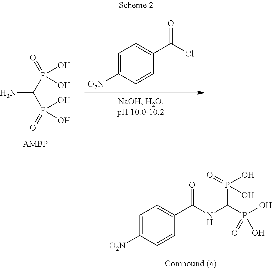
NC(P(=O)(O)O)P(=O)(O)O.C1=C([O2N])C=CC(C(Cl)=O)=C1.C1=C([O2N])C=CC(C(NC(P(O)(=O)O)P(=O)(O)O)=O)=C1
